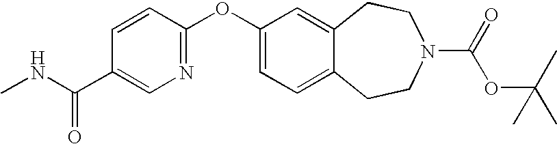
C1(C(NC)=O)=CN=C(OC2=CC=C3C(=C2)CCN(C(OC(C)(C)C)=O)CC3)C=C1
